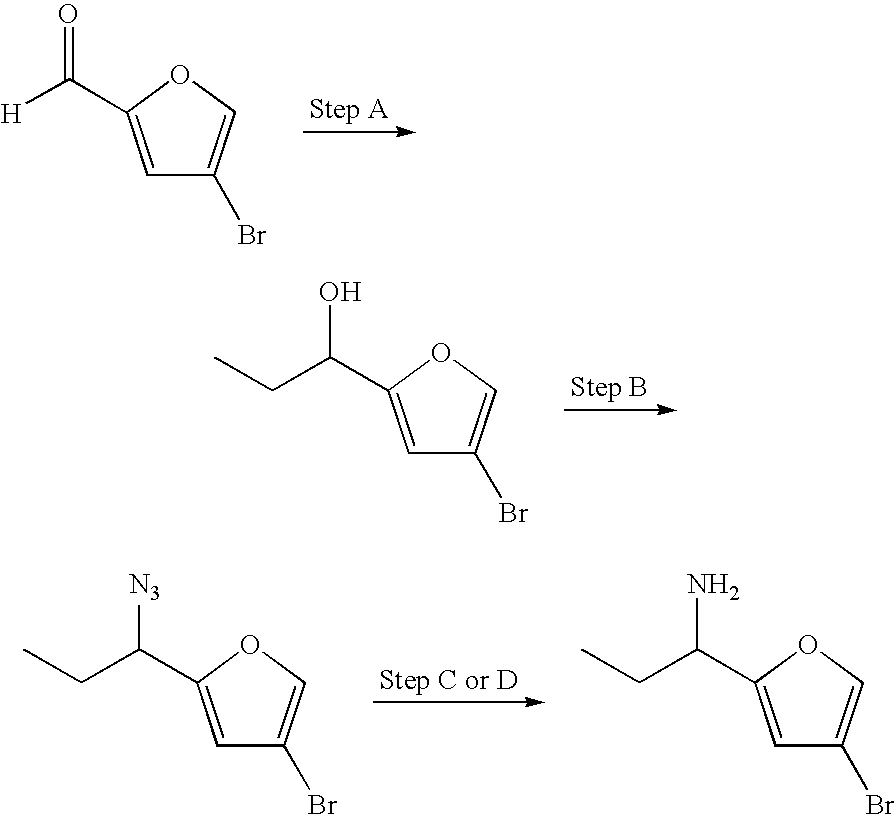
C1=C(C([H])=O)OC=C1Br.C1=C(C(CC)O)OC=C1Br.C1=C(C(CC)[N3])OC=C1Br.C1=C(C(CC)N)OC=C1Br
